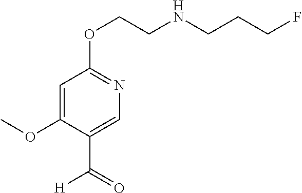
C1=C(OC)C(C(=O)[H])=CN=C1OCCNCCCF
